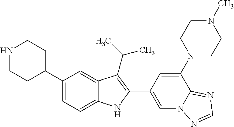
N1CCC(C2=CC=C3C(=C2)C(C(C)C)=C(C2=CN4C(=NC=N4)C(N4CCN(C)CC4)=C2)N3)CC1
